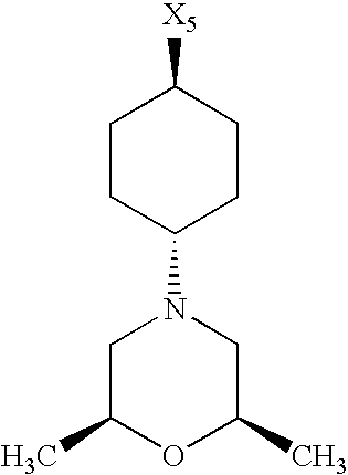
C1CC(N2CC(C)OC(C)C2)CCC1[X5]
